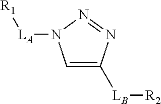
[LA]([R1])N1C=C([LB][R2])N=N1
